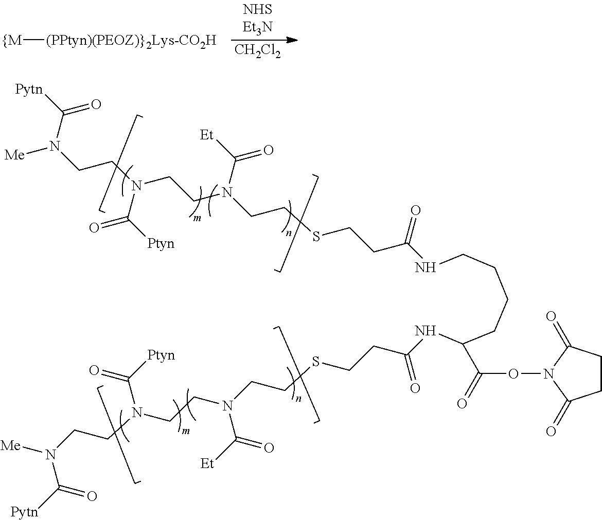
N(C(=O)[Pytn])([Me])CCN(CCN(C(=O)[Et])CCSCCC(=O)NCCCCC(NC(=O)CCSCCN(C(=O)[Et])CCN(C(=O)[Ptyn])CCN(C(=O)[Pytn])[Me])C(=O)ON1C(=O)CCC1=O)C(=O)[Ptyn].[CH2Cl2].[{M][(PPtyn)(PEOZ)}2Lys-CO2H]
